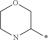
C1CNC(*)CO1
